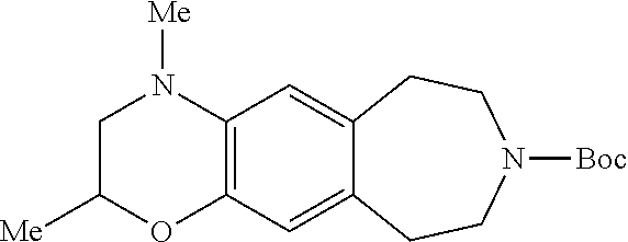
C12=C(C=C3C(=C1)CCN([Boc])CC3)OC([Me])CN2[Me]
